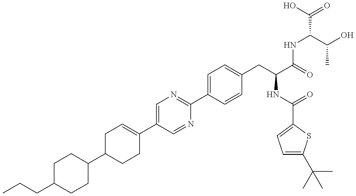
C1(C2CCC(C3=CN=C(C4=CC=C(CC(NC(=O)C5=CC=C(C(C)(C)C)S5)C(NC(C(O)C)C(=O)O)=O)C=C4)N=C3)=CC2)CCC(CCC)CC1
